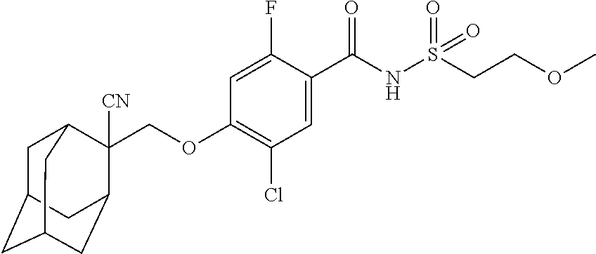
C1=C(F)C(C(NS(CCOC)(=O)=O)=O)=CC(Cl)=C1OCC1([CN])C2CC3CC(CC1C3)C2
